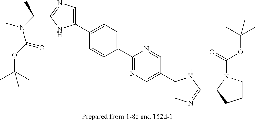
C1(C2=CC=C(C3=CN=C(C(N(C(=O)OC(C)(C)C)C)C)N3)C=C2)=NC=C(C2=CN=C(C3CCCN3C(=O)OC(C)(C)C)N2)C=N1
